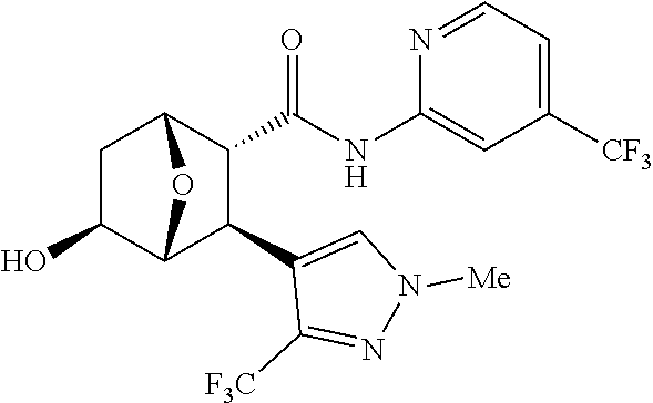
C1C(O)C2C(C3=CN([Me])N=C3[F3C])C(C(NC3=CC([CF3])=CC=N3)=O)C1O2
